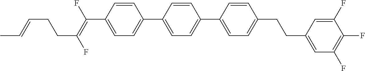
C1=CC(C(=C(F)CCC=CC)F)=CC=C1C1=CC=C(C2=CC=C(CCC3=CC(F)=C(F)C(F)=C3)C=C2)C=C1
